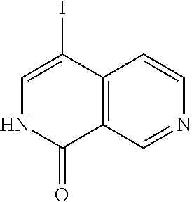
C1=C(I)C2=C(C(=O)N1)C=NC=C2
